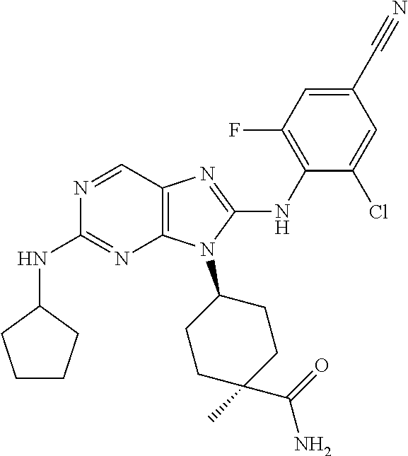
N1=CC2=C(N=C1NC1CCCC1)N(C1CCC(C)(C(=O)N)CC1)C(NC1=C(F)C=C(C#N)C=C1Cl)=N2
